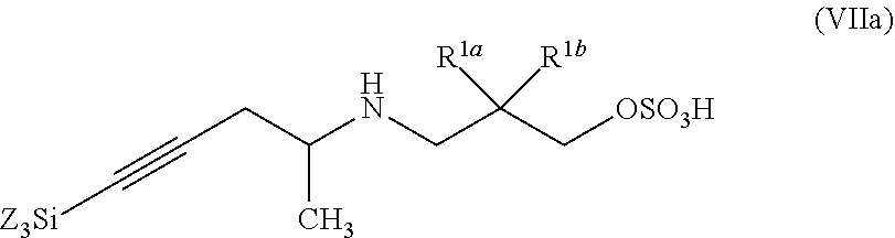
[Z3Si]C#CCC(NCC(C[OSO3H])([R1b])[R1a])C
